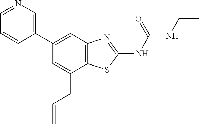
C1(C2=CN=CC=C2)=CC2=C(C(CC=C)=C1)SC(NC(NCC)=O)=N2
